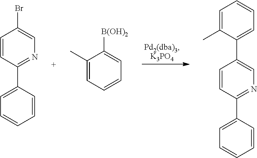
C1=CC(C2=CC=CC=C2)=NC=C1Br.C1(C)=CC=CC=C1[B(OH)2].C1=C(C)C(C2=CN=C(C3=CC=CC=C3)C=C2)=CC=C1
